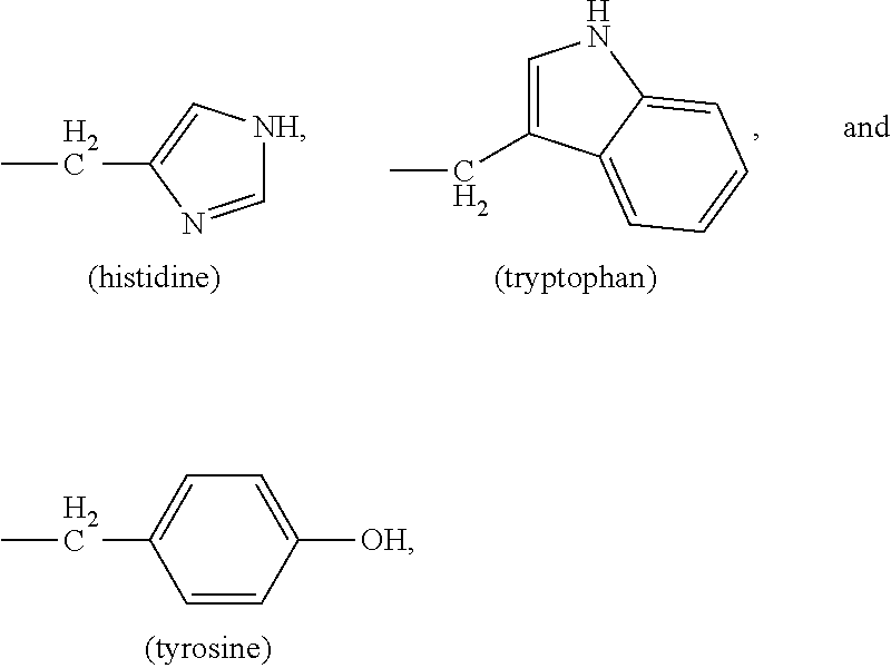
C1=NC(CC)=C[NH]1.C1=C(CC)C2=CC=CC=C2N1.C1(CC)=CC=C([OH])C=C1
